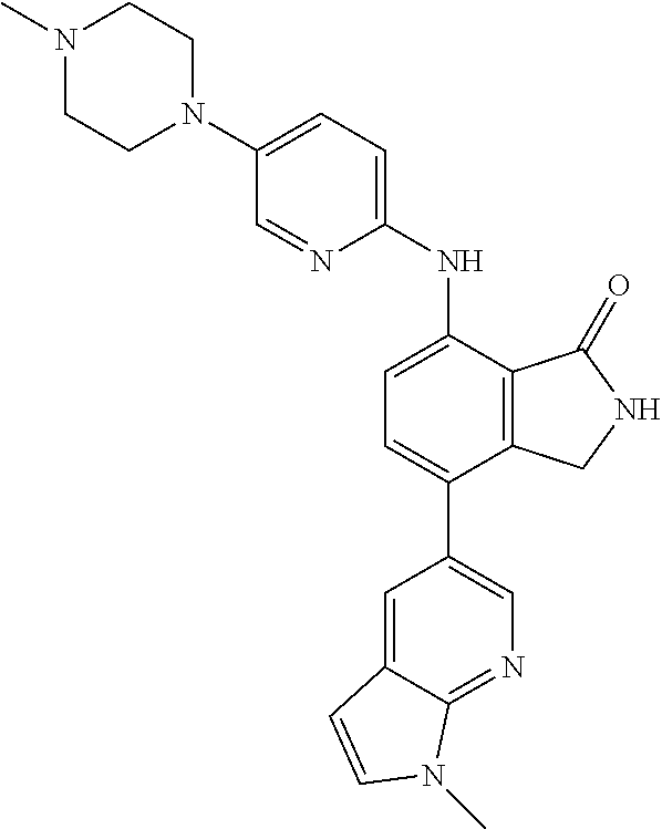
N1(C)CCN(C2=CC=C(NC3=CC=C(C4=CN=C5C(=C4)C=CN5C)C4=C3C(=O)NC4)N=C2)CC1
